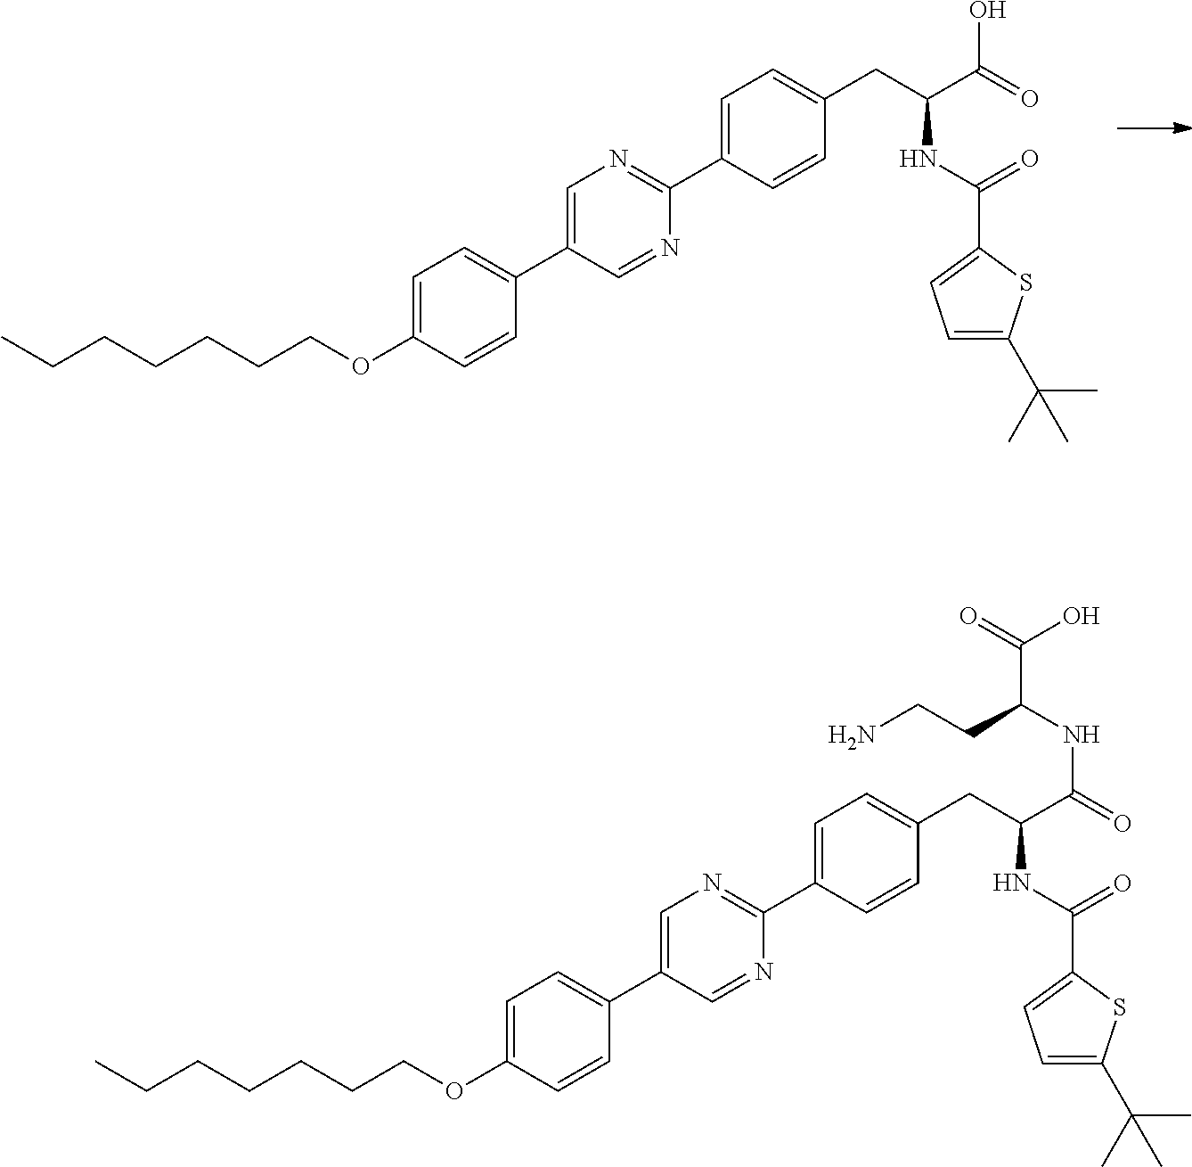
C1=C(OCCCCCCC)C=CC(C2=CN=C(C3=CC=C(CC(C(=O)NC(CCN)C(=O)O)NC(C4=CC=C(C(C)(C)C)S4)=O)C=C3)N=C2)=C1.C1=C(OCCCCCCC)C=CC(C2=CN=C(C3=CC=C(CC(C(=O)O)NC(C4=CC=C(C(C)(C)C)S4)=O)C=C3)N=C2)=C1
